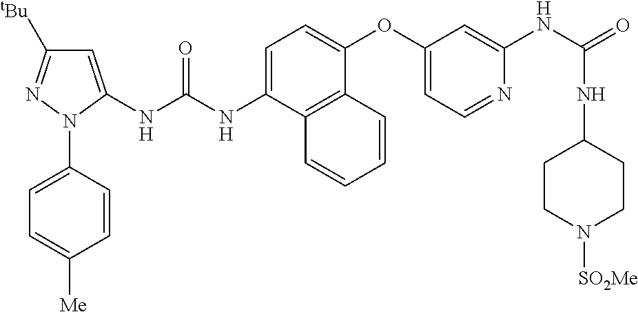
C1=C(NC(NC2=CC([tBu])=NN2C2=CC=C([Me])C=C2)=O)C2=C(C(OC3=CC=NC(NC(=O)NC4CCN([SO2Me])CC4)=C3)=C1)C=CC=C2
